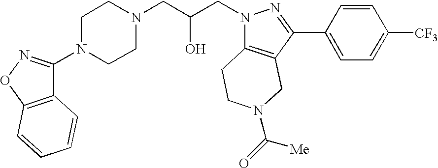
C1N(C2=NOC3=C2C=CC=C3)CCN(CC(CN2C3=C(C(C4=CC=C([CF3])C=C4)=N2)CN(C([Me])=O)CC3)O)C1
